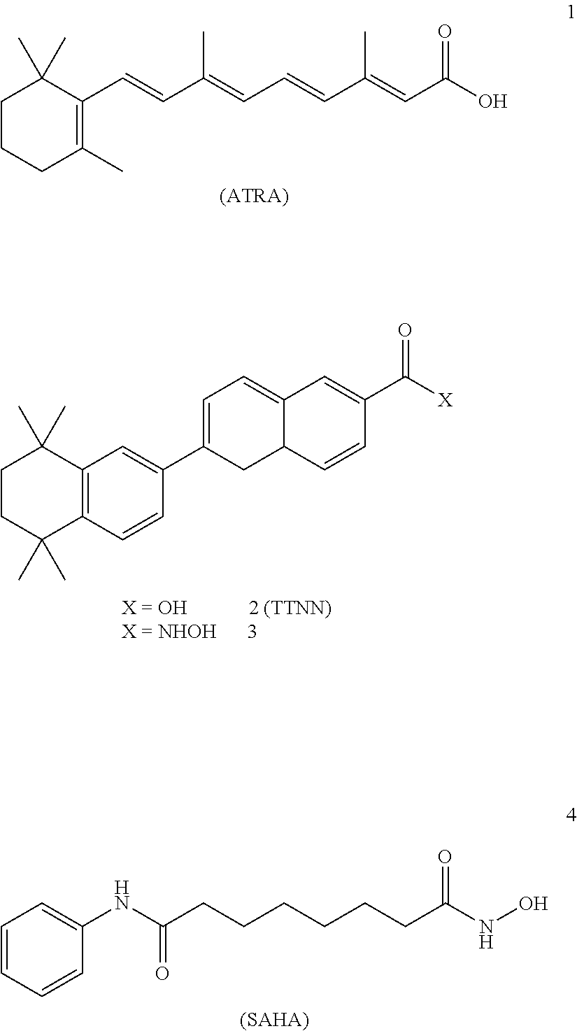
C(C1=C(C)CCCC1(C)C)=CC(=CC=CC(=CC(O)=O)C)C.[(ATRA)].C12C(=CC=C(C3=CC4=C(C=C3)C(C)(C)CCC4(C)C)C1)C=C(C([X])=O)C=C2.C1=CC=CC(NC(CCCCCCC(NO)=O)=O)=C1.[(SAHA)]
